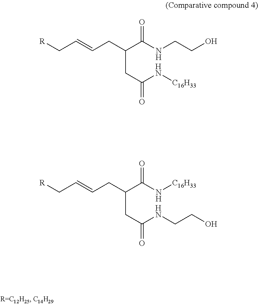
C(CC(N[C16H33])=O)(C(NCCO)=O)CC=CC[R].C(CC(NCCO)=O)(C(N[C16H33])=O)CC=CC[R]
